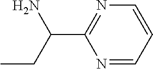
N1=CC=CN=C1C(CC)N
